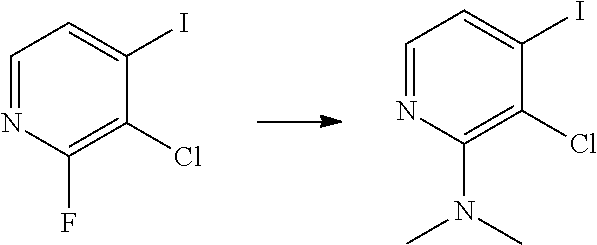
C1=NC(N(C)C)=C(Cl)C(I)=C1.C1=NC(F)=C(Cl)C(I)=C1
